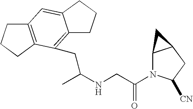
C(NCC(=O)N1C2C(CC1[CN])C2)(CC1=C2C(=CC3=C1CCC3)CCC2)C
